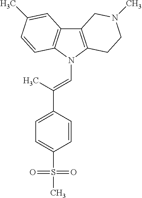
C12=C(N(C=C(C3=CC=C(S(=O)(C)=O)C=C3)C)C3=C1C=C(C)C=C3)CCN(C)C2
